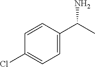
C1(Cl)=CC=C(C(C)N)C=C1
